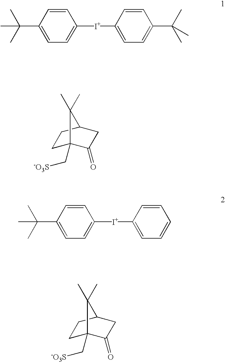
C1(C(C)(C)C)=CC=C([I+]C2=CC=C(C(C)(C)C)C=C2)C=C1.C1C2(C[-O3S])C(=O)CC(C1)C2(C)C.C1(C(C)(C)C)=CC=C([I+]C2=CC=CC=C2)C=C1.C1C2(C[-O3S])C(=O)CC(C1)C2(C)C
